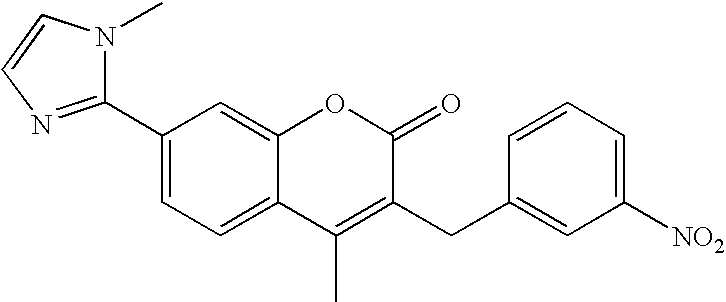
C1(C2=NC=CN2C)=CC=C2C(=C1)OC(=O)C(CC1=CC([NO2])=CC=C1)=C2C
